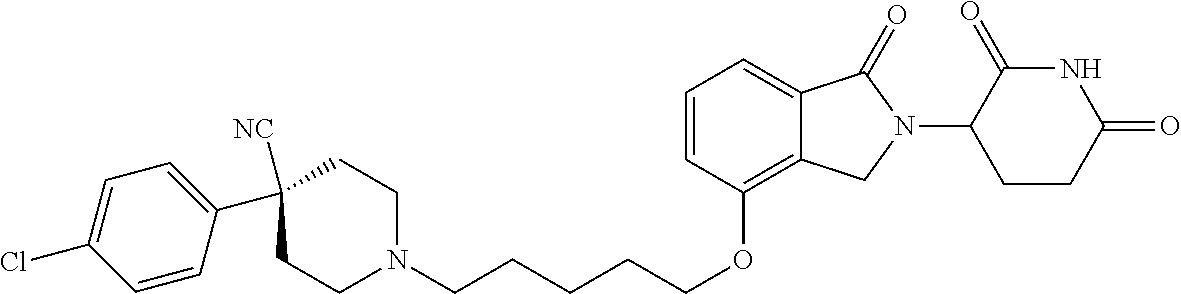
C(CCCCOC1=C2C(=CC=C1)C(=O)N(C1C(=O)NC(=O)CC1)C2)N1CCC([NC])(C2=CC=C(Cl)C=C2)CC1
